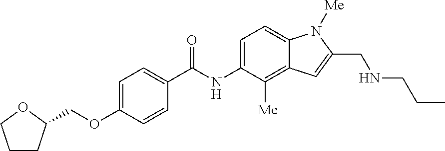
C1CC(COC2=CC=C(C(=O)NC3=CC=C4C(=C3[Me])C=C(CNCCC)N4[Me])C=C2)OC1
